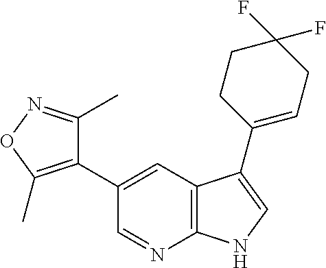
C1(C2=C(C)ON=C2C)=CC2=C(N=C1)NC=C2C1=CCC(F)(F)CC1
